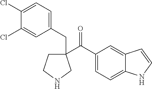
C(=O)(C1(CC2=CC=C(Cl)C(Cl)=C2)CCNC1)C1=CC=C2C(=C1)C=CN2
